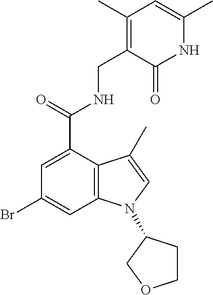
N1C(C)=CC(C)=C(CNC(C2=CC(Br)=CC3=C2C(C)=CN3C2CCOC2)=O)C1=O
